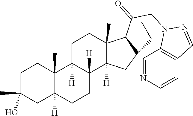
C1C(C)(O)CC2([H])C(C)(C1)C1([H])C([H])(CC2)C2([H])C(C)(CC1)C(C(CN1C3=C(C=N1)C=CN=C3)=O)C(CC)C2
